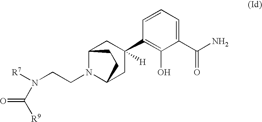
C(N1C2CC(C3=C(O)C(C(N)=O)=CC=C3)([H])CC1CC2)CN([R7])C(=O)[R9]
